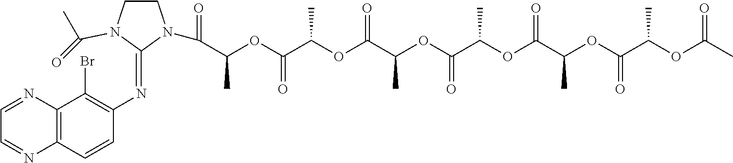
C1CN(C(C)=O)C(=NC2=C(Br)C3=C(C=C2)N=CC=N3)N1C(C(OC(C(OC(C(OC(C(OC(C(OC(C(OC(C)=O)C)=O)C)=O)C)=O)C)=O)C)=O)C)=O
